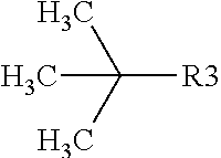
CC(C)(C)[R3]
